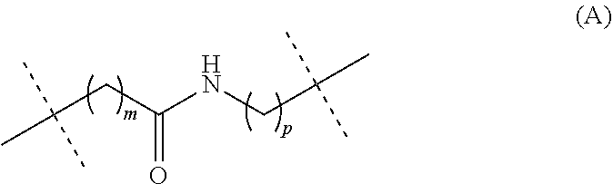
CC(CC(NCC(C)(C)C)=O)(C)C
